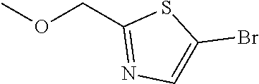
COCC1=NC=C(Br)S1
